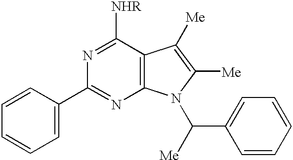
C1=CC(C2=NC3=C(C([NHR])=N2)C([Me])=C([Me])N3C([Me])C2=CC=CC=C2)=CC=C1
